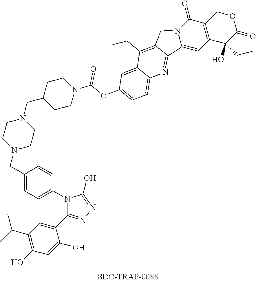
C12=C(C(O)(CC)C(=O)OC1)C=C1N(C2=O)CC2=C(CC)C3=CC(OC(=O)N4CCC(CN5CCN(CC6=CC=C(N7C(C8=CC(C(C)C)=C(O)C=C8O)=NN=C7O)C=C6)CC5)CC4)=CC=C3N=C12
